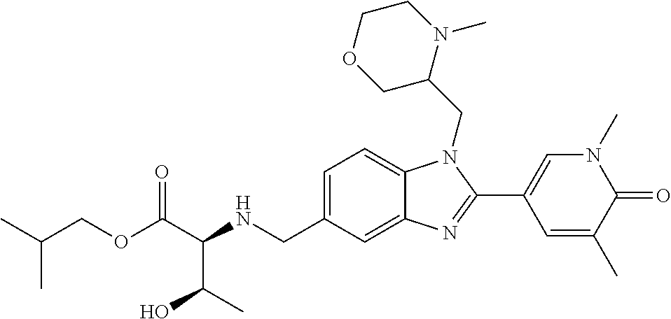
C(OC(C(NCC1=CC=C2C(=C1)N=C(C1=CN(C)C(=O)C(C)=C1)N2CC1N(C)CCOC1)C(O)C)=O)C(C)C
